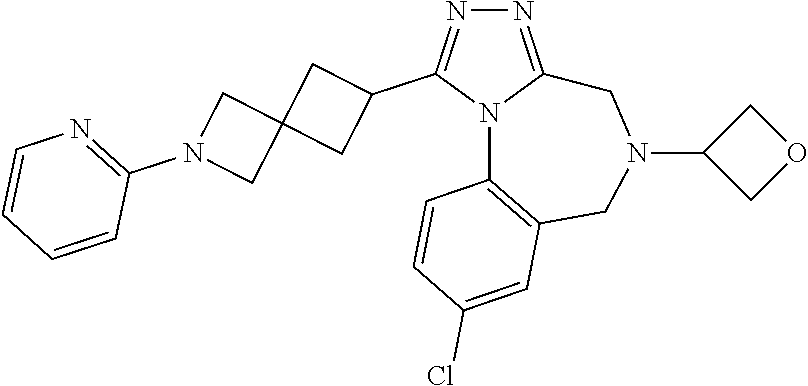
N1=C2N(C(C3CC4(C3)CN(C3=NC=CC=C3)C4)=N1)C1=C(CN(C3COC3)C2)C=C(Cl)C=C1
